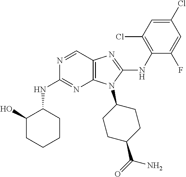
N1=CC2=C(N=C1NC1C(O)CCCC1)N(C1CCC(C(=O)N)CC1)C(NC1=C(Cl)C=C(Cl)C=C1F)=N2
